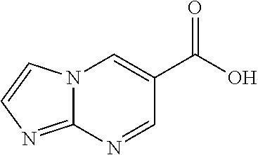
C1(C(O)=O)=CN2C(=NC=C2)N=C1
